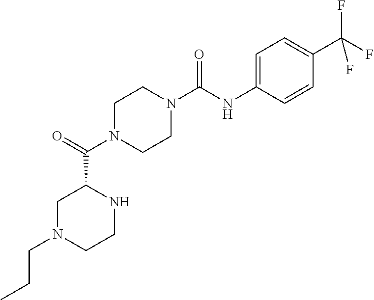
C1N(C(C2CN(CCC)CCN2)=O)CCN(C(NC2=CC=C(C(F)(F)F)C=C2)=O)C1
